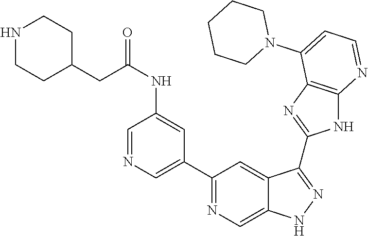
C1(C2=NC=C3C(=C2)C(C2=NC4=C(N2)N=CC=C4N2CCCCC2)=NN3)=CN=CC(NC(=O)CC2CCNCC2)=C1
